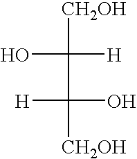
[CH2OH]C([H])(O)C(O)([H])[CH2OH]
